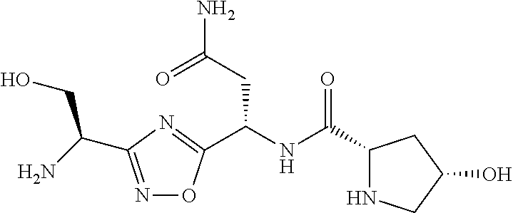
N1=C(C(N)CO)N=C(C(NC(=O)C2NCC(O)C2)CC(N)=O)O1
